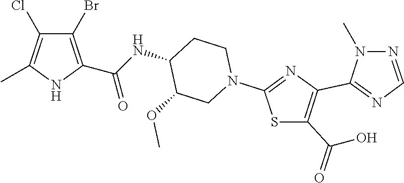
C1(Br)=C(C(NC2CCN(C3=NC(C4=NC=NN4C)=C(C(O)=O)S3)CC2OC)=O)NC(C)=C1Cl
